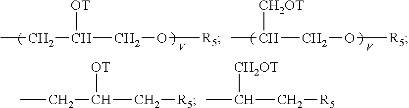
C(C)C(CO[R5])[OT].[V].C(CO[R5])([CH2OT])C.[V].C(C)C(C[R5])[OT].C(C[R5])([CH2OT])C
